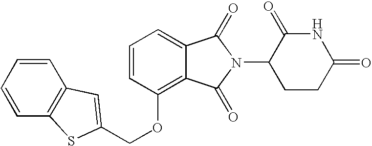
C1=CC=CC2=C1C=C(COC1=C3C(=CC=C1)C(=O)N(C1CCC(=O)NC1=O)C3=O)S2
